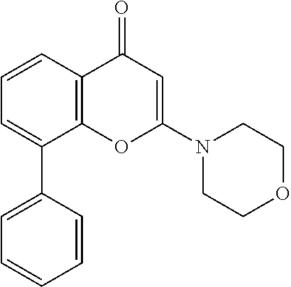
C1=CC(C2=CC=CC3=C2OC(N2CCOCC2)=CC3=O)=CC=C1
